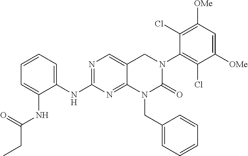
C1(NC2=NC=C3C(=N2)N(CC2=CC=CC=C2)C(=O)N(C2=C(Cl)C([OMe])=CC([OMe])=C2Cl)C3)=CC=CC=C1NC(CC)=O
